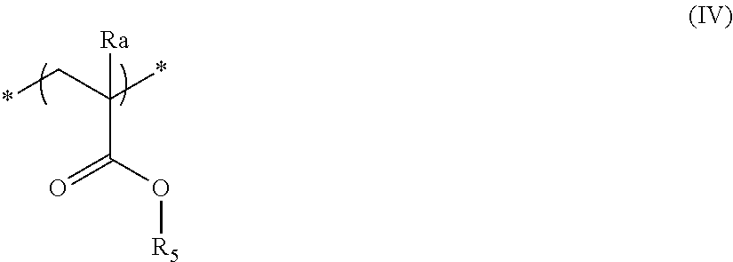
[Ra]C(C*)(*)C(O[R5])=O
